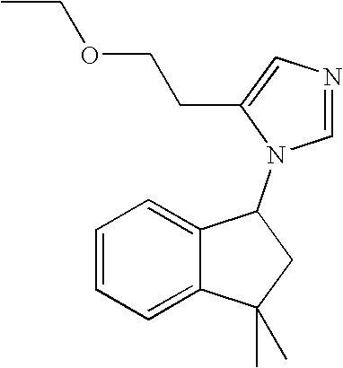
C1=CC=C2C(=C1)C(N1C=NC=C1CCOCC)CC2(C)C
